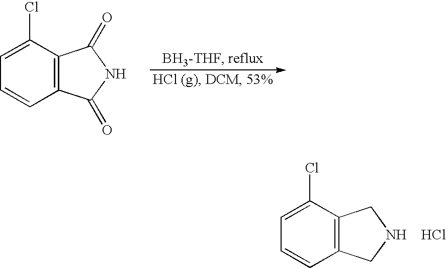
C1(Cl)=CC=CC2=C1C(=O)NC2=O.C12=C(C(Cl)=CC=C1)CNC2.Cl
